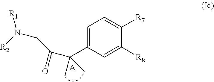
C1=C(C(C)(C)C(CN([R2])[R1])=O)C=C([R8])C([R7])=C1.[A]
